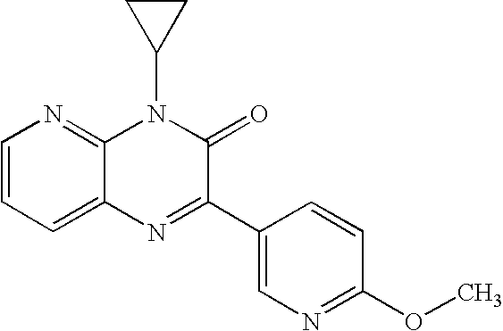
C1=CC=C2C(=N1)N(C1CC1)C(=O)C(C1=CN=C(OC)C=C1)=N2
